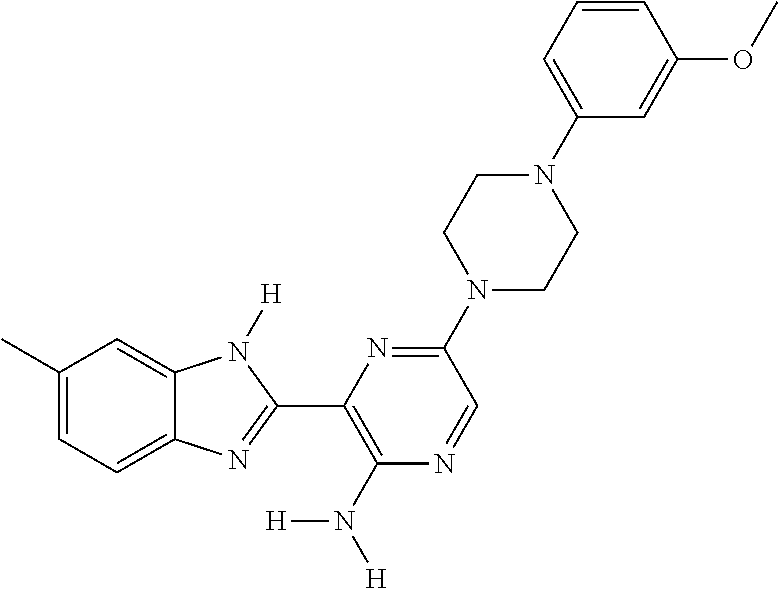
C1(C)=CC=C2C(=C1)N([H])C(C1=C(N([H])[H])N=CC(N3CCN(C4=CC=CC(OC)=C4)CC3)=N1)=N2
